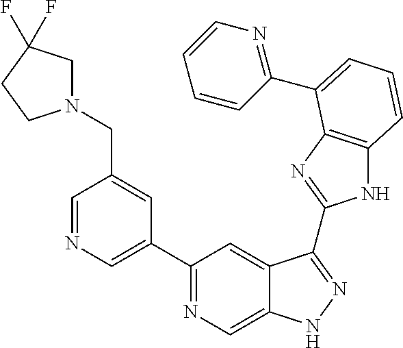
C1=NC=C(C2=NC=C3C(=C2)C(C2=NC4=C(N2)C=CC=C4C2=NC=CC=C2)=NN3)C=C1CN1CC(F)(F)CC1
